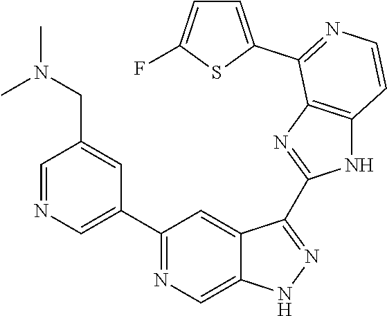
C1=NC=C(C2=NC=C3C(=C2)C(C2=NC4=C(N2)C=CN=C4C2=CC=C(F)S2)=NN3)C=C1CN(C)C
